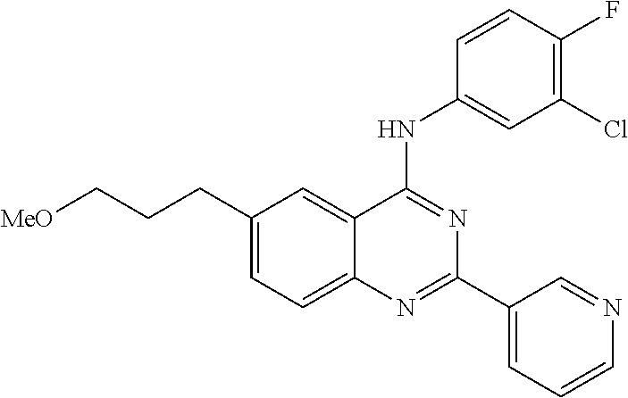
C1(CCC[MeO])=CC=C2C(=C1)C(NC1=CC(Cl)=C(F)C=C1)=NC(C1=CC=CN=C1)=N2
